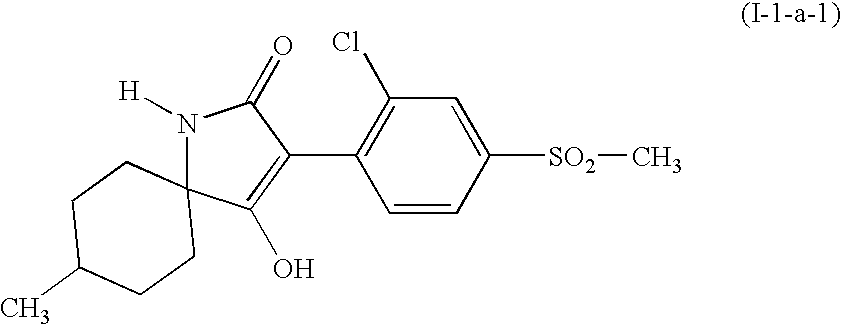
C1=CC([SO2]C)=CC(Cl)=C1C1=C(O)C2(N([H])C1=O)CCC(C)CC2
